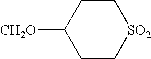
C1([CH2O])CC[SO2]CC1
